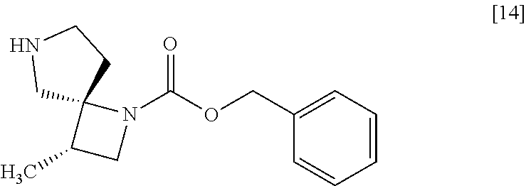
N1CC2(CC1)C(C)CN2C(=O)OCC1=CC=CC=C1
